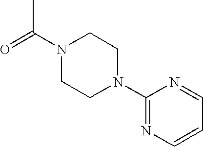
O=C(N1CCN(C2=NC=CC=N2)CC1)C
